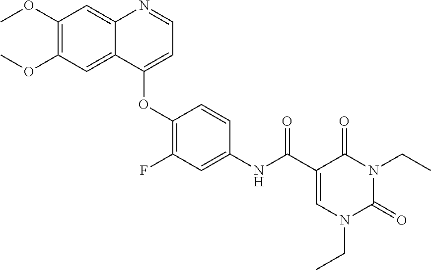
C1(OC)=C(OC)C=C2C(=C1)N=CC=C2OC1=C(F)C=C(NC(=O)C2=CN(CC)C(=O)N(CC)C2=O)C=C1
